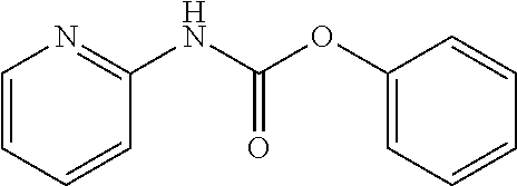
C1=CC=CC(NC(=O)OC2=CC=CC=C2)=N1
